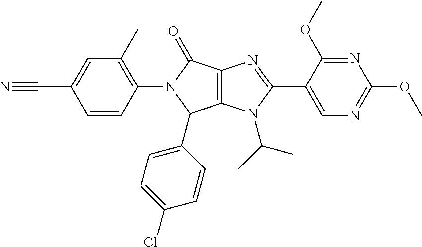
C12=C(N(C(C)C)C(C3=CN=C(OC)N=C3OC)=N1)C(C1=CC=C(Cl)C=C1)N(C1=C(C)C=C(C#N)C=C1)C2=O
